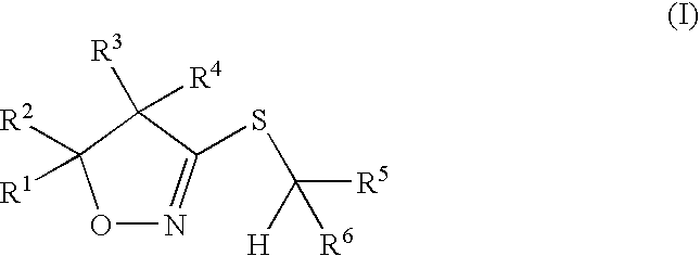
O1N=C(SC([R5])([H])[R6])C([R4])([R3])C1([R1])[R2]
